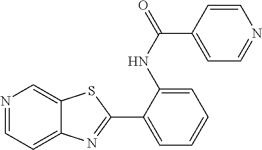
N1=CC=C2C(=C1)SC(C1=CC=CC=C1NC(C1=CC=NC=C1)=O)=N2
